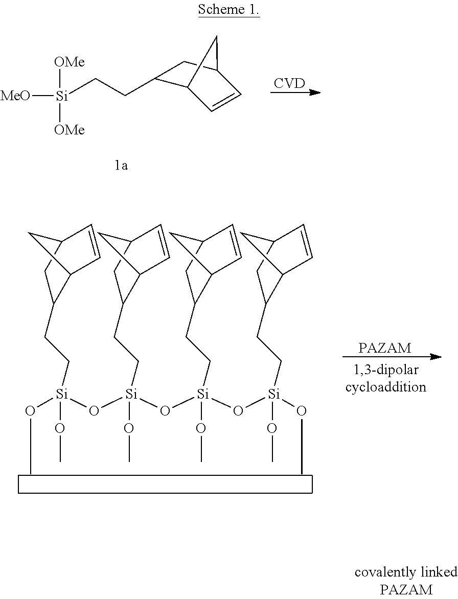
[MeO][Si]([OMe])([OMe])CCC1C2C=CC(C1)C2.[CVD].O([Si](O[Si](O[Si](O[Si](OC)(OC)CCC1C2C=CC(C1)C2)(OC)CCC1C2C=CC(C1)C2)(OC)CCC1C2C=CC(C1)C2)(OC)CCC1C2C=CC(C1)C2)C.[PAZAM]
